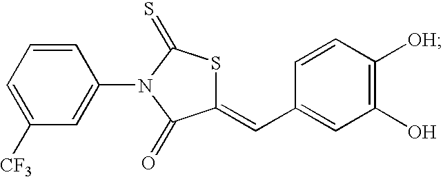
C1=CC=C([CF3])C=C1N1C(=S)SC(=CC2=CC(O)=C([OH])C=C2)C1=O
